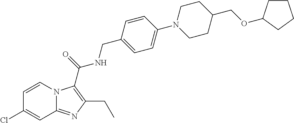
C1=CN2C(=NC(CC)=C2C(=O)NCC2=CC=C(N3CCC(COC4CCCC4)CC3)C=C2)C=C1Cl
